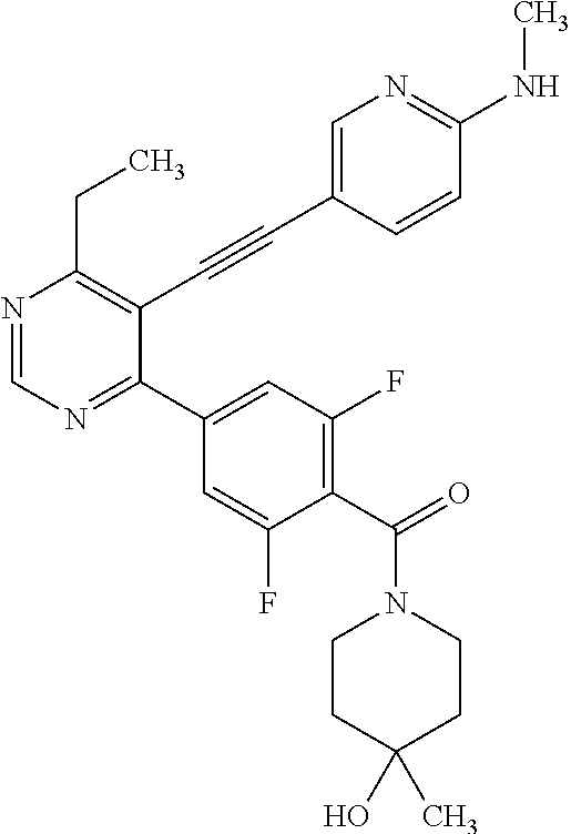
N1=CN=C(C2=CC(F)=C(C(N3CCC(C)(O)CC3)=O)C(F)=C2)C(C#CC2=CN=C(NC)C=C2)=C1CC
